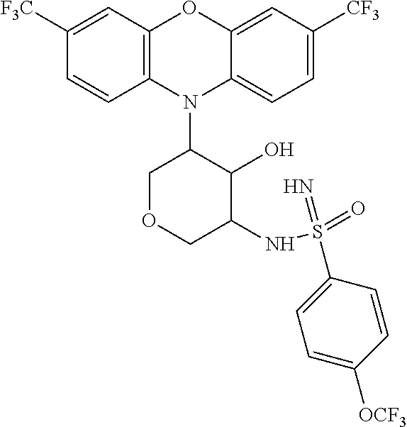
N1(C2COCC(NS(=O)(=N)C3=CC=C([OCF3])C=C3)C2O)C2=C(C=C([F3C])C=C2)OC2=CC([CF3])=CC=C12
